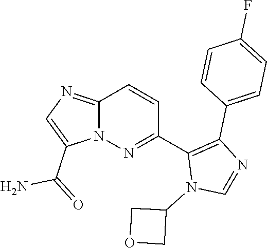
C12=NC=C(C(=O)N)N1N=C(C1=C(C3=CC=C(F)C=C3)N=CN1C1COC1)C=C2
